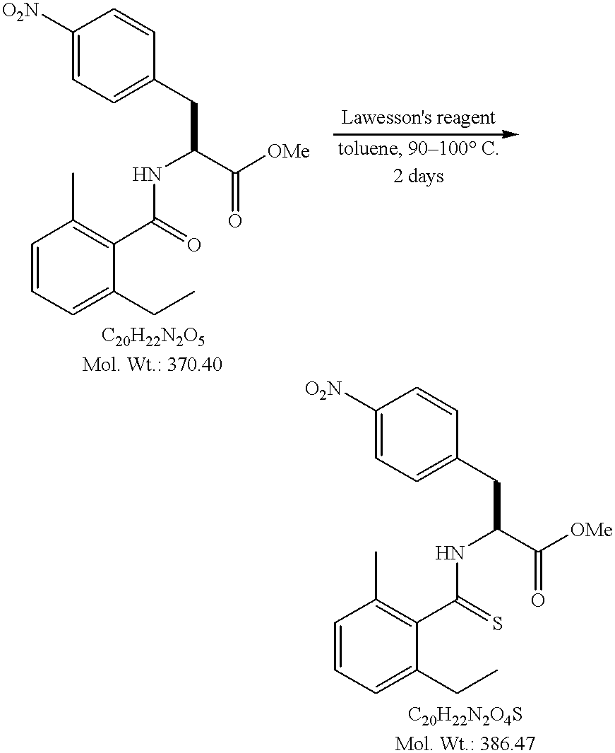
C1=C([O2N])C=CC(CC(NC(C2=C(C)C=CC=C2CC)=O)C(=O)[OMe])=C1.C1=C([O2N])C=CC(CC(NC(C2=C(C)C=CC=C2CC)=S)C(=O)[OMe])=C1
